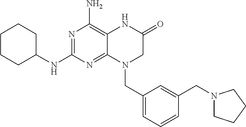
N1=C(NC2CCCCC2)N=C2C(=C1N)NC(=O)CN2CC1=CC=CC(CN2CCCC2)=C1
